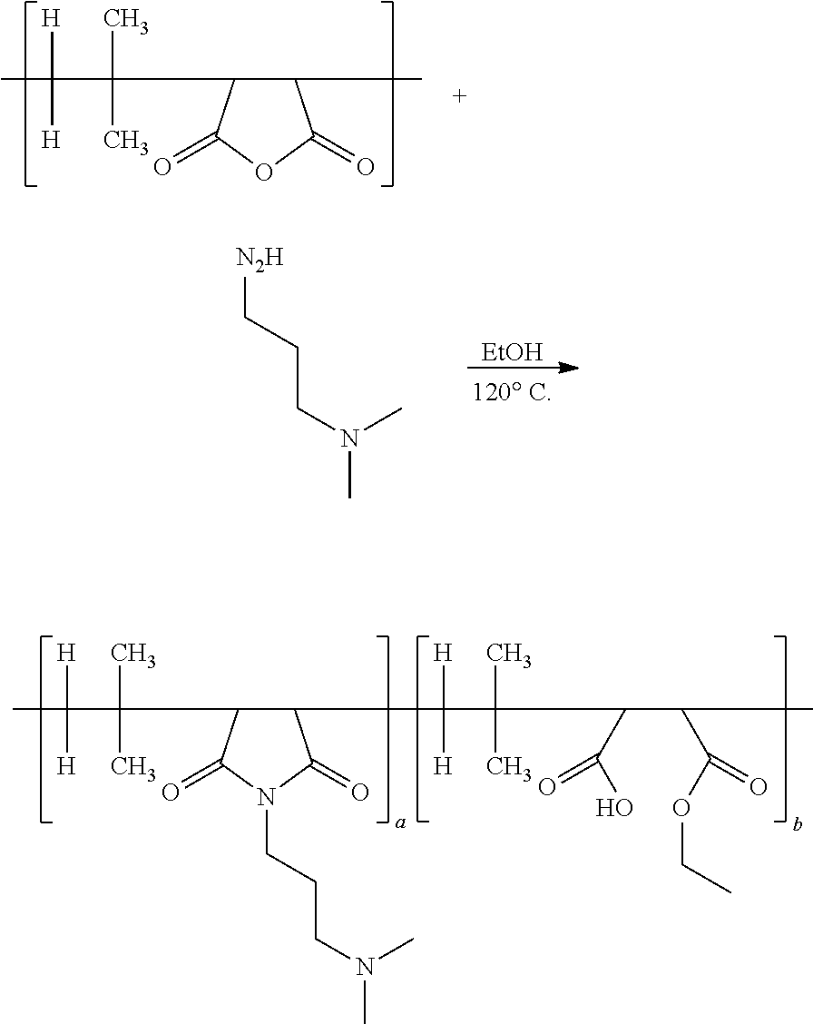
[EtOH].[N2H]CCCN(C)C.[H]C(C)(C(C1C(C)C(=O)OC1=O)(C)C)[H].[H]C(C)(C(C1C(C(C(C(C(O)=O)C(C(=O)OCC)C)(C)C)([H])[H])C(=O)N(CCCN(C)C)C1=O)(C)C)[H]
